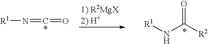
[R1]N=C=O.[R1]NC([R2])=O
